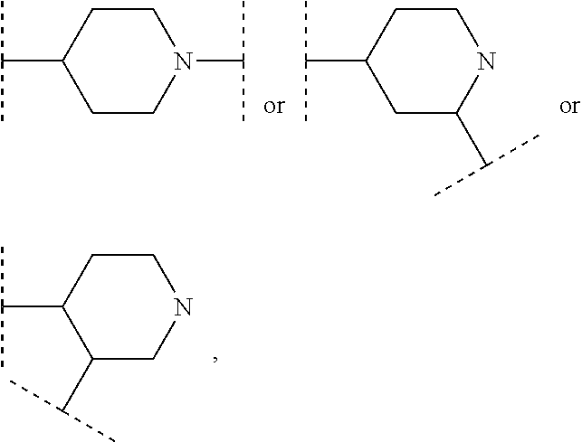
C1CC(C(C)C)CCN1C(C)C.C1CC(C(C)C)CC(C(C)C)N1.C1CC(C(C)C)C(C(C)C)CN1
